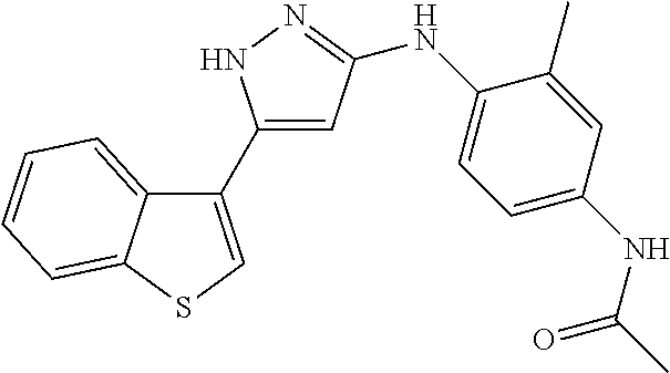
C1(C2=CSC3=CC=CC=C23)=CC(NC2=CC=C(NC(C)=O)C=C2C)=NN1
